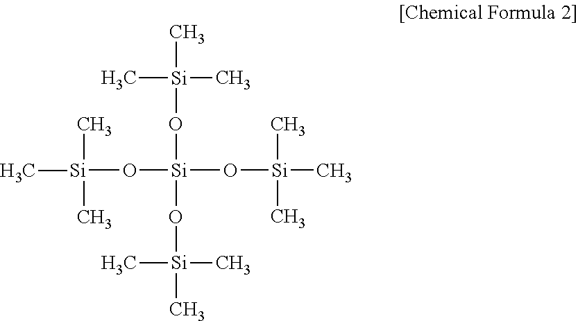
C[Si](O[Si](O[Si](C)(C)C)(O[Si](C)(C)C)O[Si](C)(C)C)(C)C
